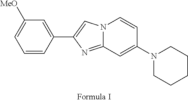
N12C(=NC(C3=CC([MeO])=CC=C3)=C1)C=C(N1CCCCC1)C=C2
